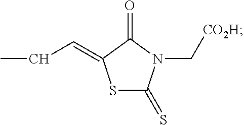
S1C(=S)N(C[CO2H])C(=O)C1=CCC
